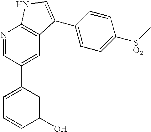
N1=CC(C2=CC=CC(O)=C2)=CC2=C1NC=C2C1=CC=C([SO2]C)C=C1
